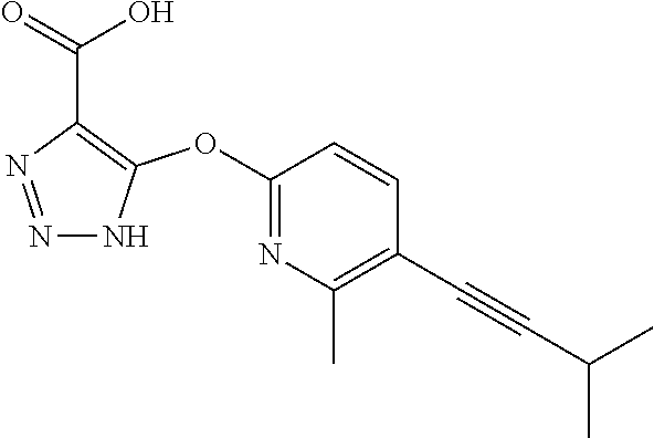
C1(OC2=C(C(=O)O)N=NN2)=NC(C)=C(C#CC(C)C)C=C1
